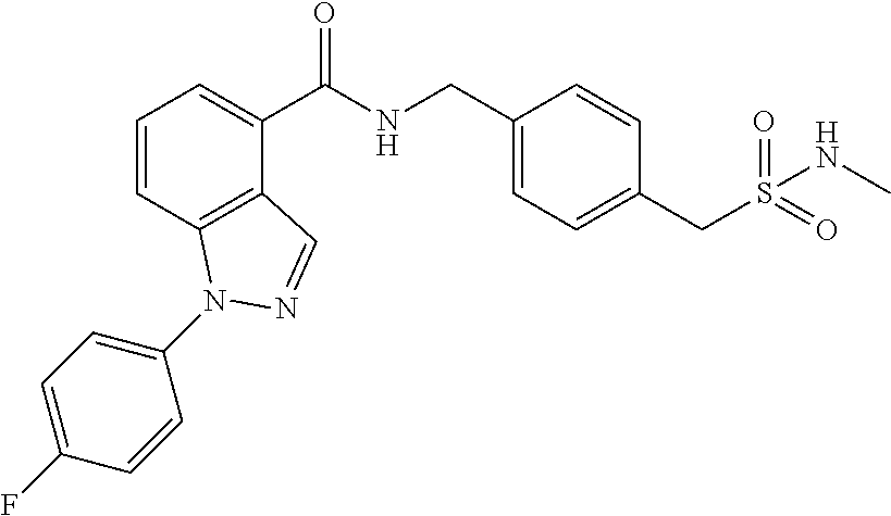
C1=CC2=C(C(C(NCC3=CC=C(CS(NC)(=O)=O)C=C3)=O)=C1)C=NN2C1=CC=C(F)C=C1
